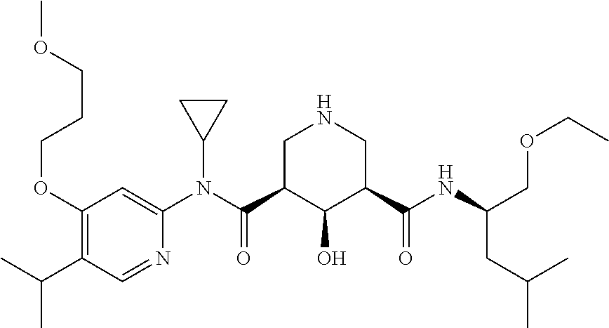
C1(OCCCOC)=C(C(C)C)C=NC(N(C(C2C(O)C(C(NC(COCC)CC(C)C)=O)CNC2)=O)C2CC2)=C1
